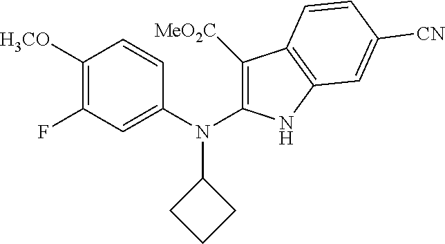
FC1=C([H3CO])C=CC(N(C2=C([MeO2C])C3=C(N2)C=C([CN])C=C3)C2CCC2)=C1
